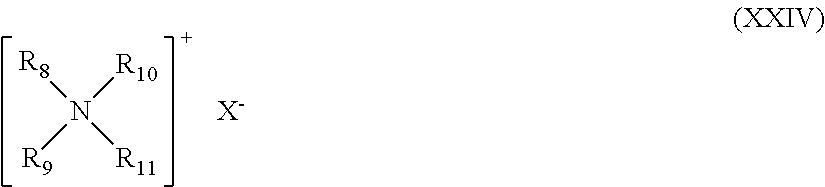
[R8]N([R11])([R9])[R10].[X-]
